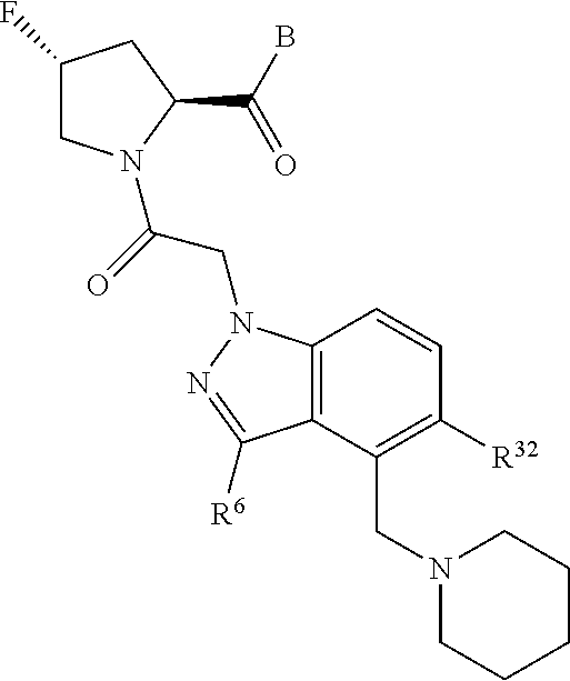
C1(F)CN(C(=O)CN2C3=C(C(CN4CCCCC4)=C([R32])C=C3)C([R6])=N2)C(C(B)=O)C1
